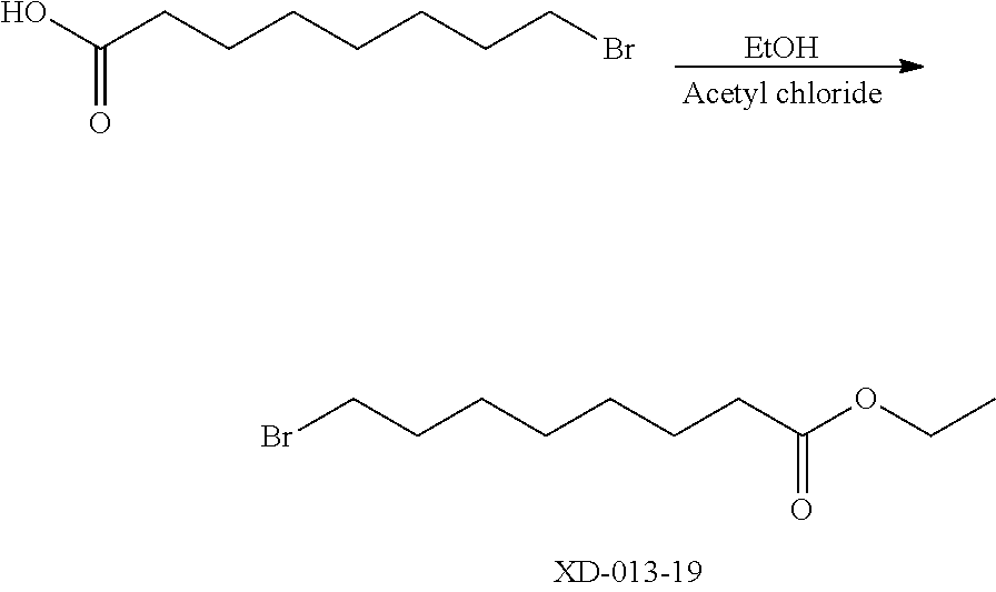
BrCCCCCCCC(OCC)=O.[EtOH].BrCCCCCCCC(O)=O
